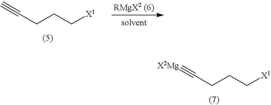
C#CCCC[X1].[X2Mg]#CCCC[X1]
